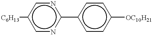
[C6H13]c1cnc(-c2ccc([OC10H21])cc2)nc1
